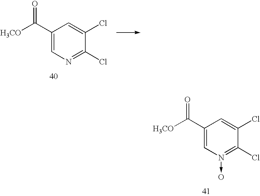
C1(C([H3CO])=O)=CN=C(Cl)C(Cl)=C1.C1(C([H3CO])=O)=CN(->O)=C(Cl)C(Cl)=C1
